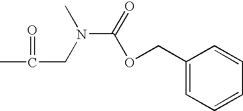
CC(CN(C(=O)OCC1=CC=CC=C1)C)=O
